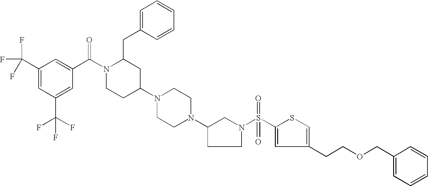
C1(C(F)(F)F)=CC(C(F)(F)F)=CC(C(N2CCC(N3CCN(C4CCN(S(C5=CC(CCOCC6=CC=CC=C6)=CS5)(=O)=O)C4)CC3)CC2CC2=CC=CC=C2)=O)=C1
